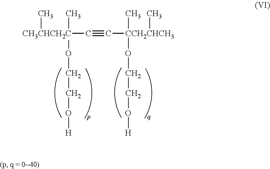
C([CH3CHCH2C](C)(C)OCCO[H])#C[CCH2CHCH3](C)(C)OCCO[H]
